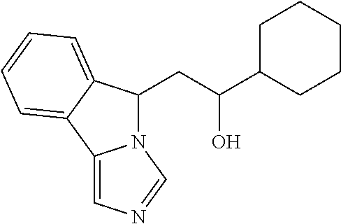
C12=CN=CN1C(CC(C1CCCCC1)O)C1=CC=CC=C21
